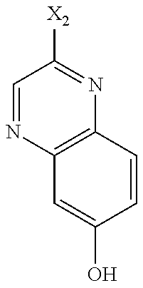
C1=NC2=C(N=C1[X2])C=CC(O)=C2
